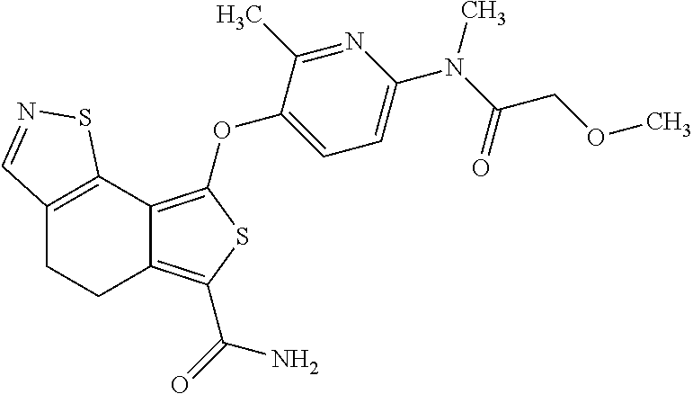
C12=C(C3=C(OC4=CC=C(N(C(=O)COC)C)N=C4C)SC(C(=O)N)=C3CC1)SN=C2
